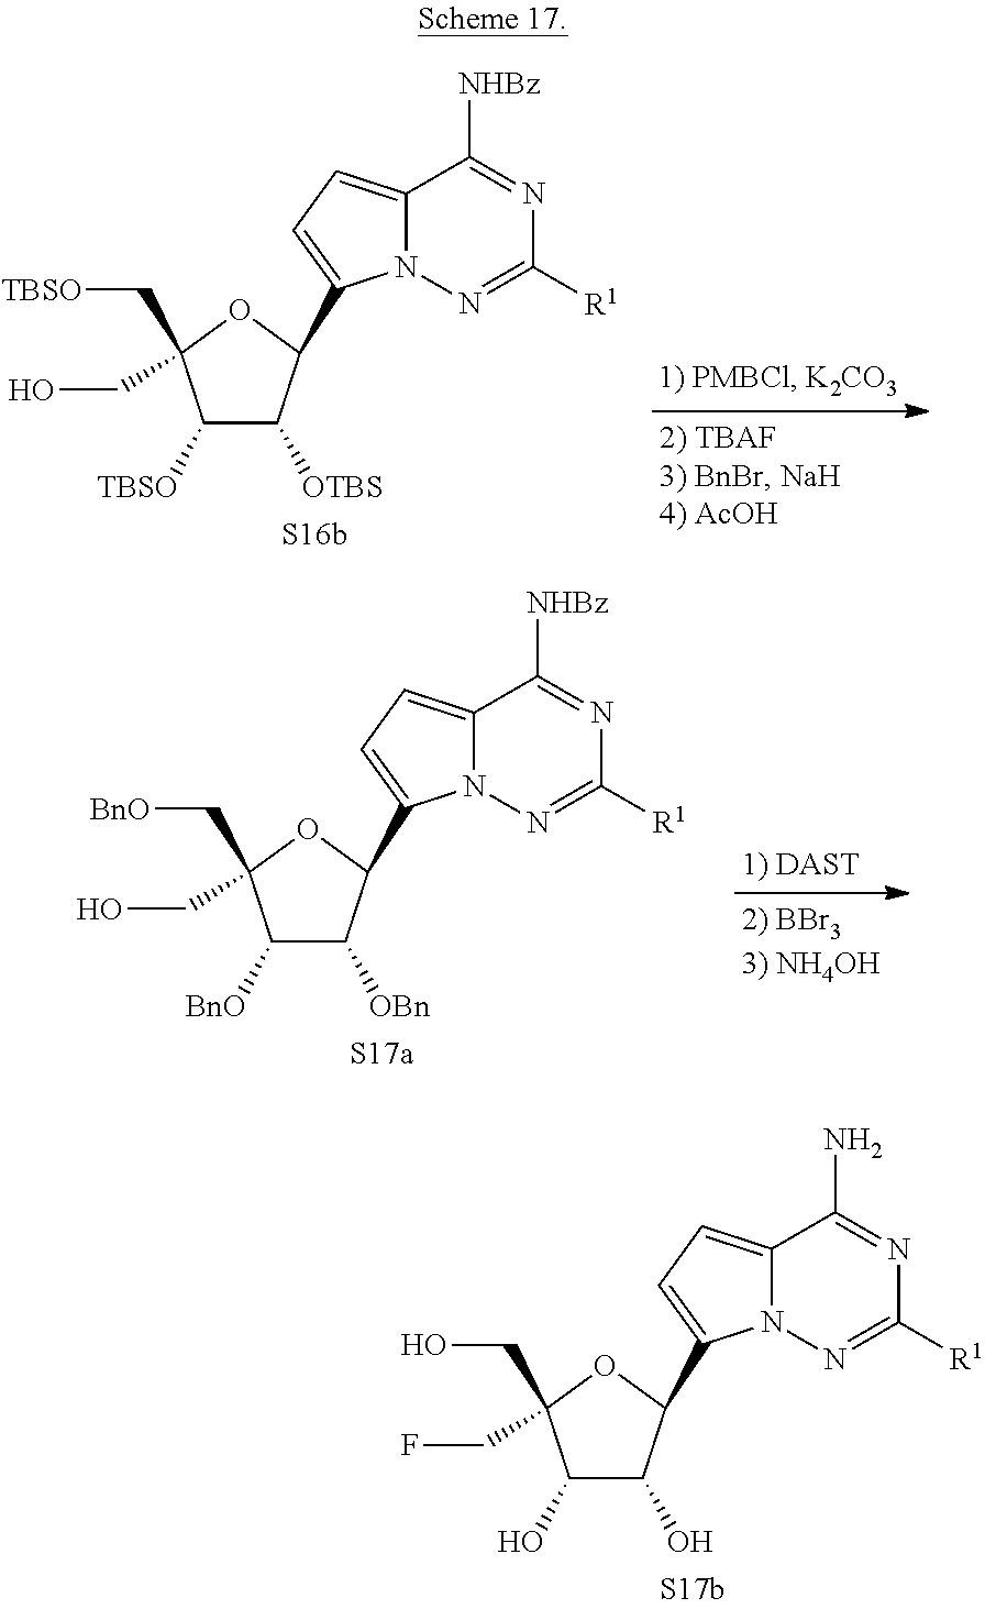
C1([TBSO])C([OTBS])C(C2=CC=C3N2N=C([R1])N=C3[NHBz])OC1(C[TBSO])CO.C1([BnO])C([OBn])C(C2=CC=C3N2N=C([R1])N=C3[NHBz])OC1(C[BnO])CO.C1(O)C(O)C(C2=CC=C3N2N=C([R1])N=C3N)OC1(CO)CF
